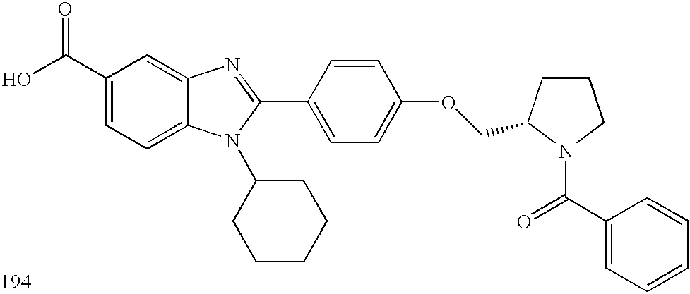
OC(C1=CC=C2C(=C1)N=C(C1=CC=C(OCC3CCCN3C(=O)C3=CC=CC=C3)C=C1)N2C1CCCCC1)=O
